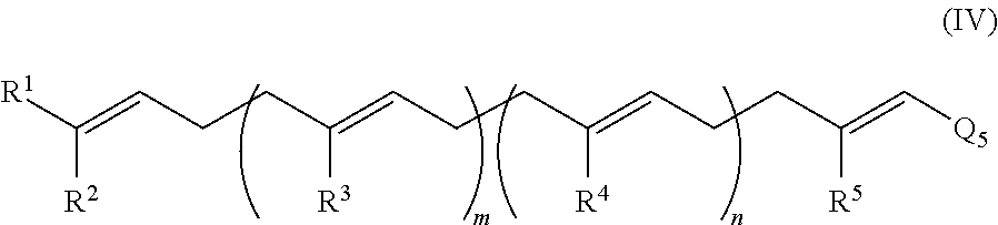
[R1]C(=CCCC(=CCCC(=CCCC(=C[Q5])[R5])[R4])[R3])[R2]
